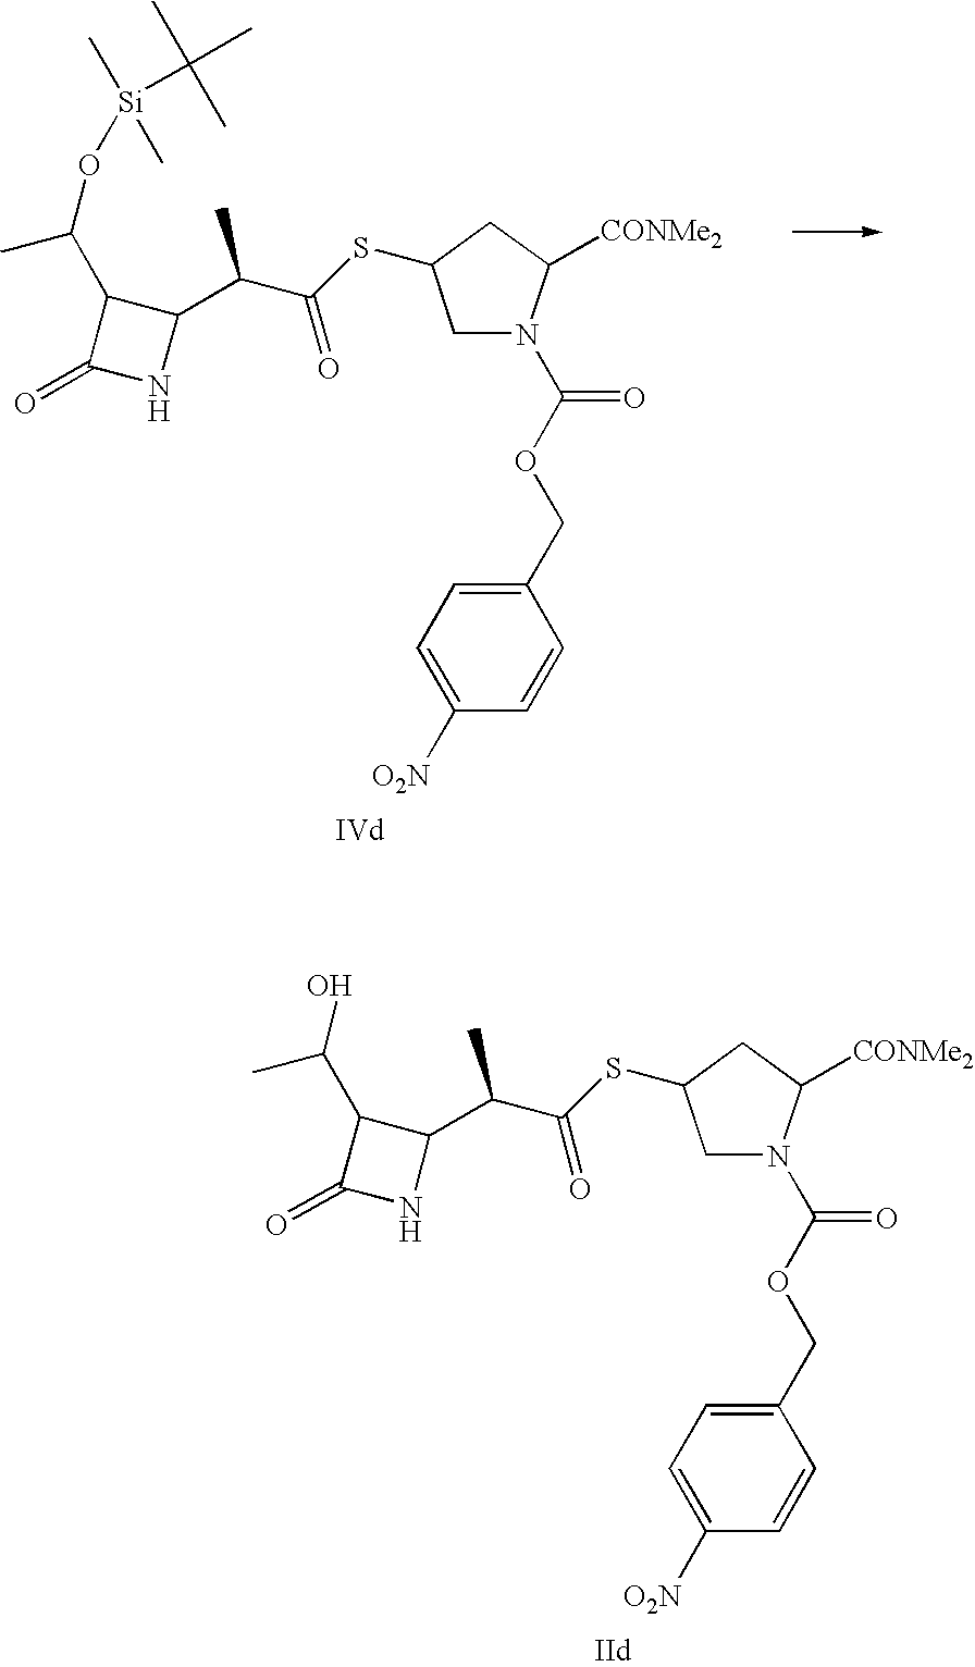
C(C(SC1CN(C(OCC2=CC=C([O2N])C=C2)=O)C([CONMe2])C1)=O)(C1C(C(O)C)C(=O)N1)C.C(C(SC1CN(C(OCC2=CC=C([O2N])C=C2)=O)C([CONMe2])C1)=O)(C1C(C(O[Si](C(C)(C)C)(C)C)C)C(=O)N1)C
